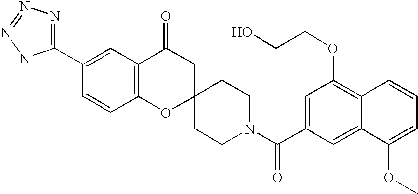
C12=C(C(=O)CC3(O1)CCN(C(C1=CC(OCCO)=C4C(=C1)C(OC)=CC=C4)=O)CC3)C=C(C1=NN=NN1)C=C2
